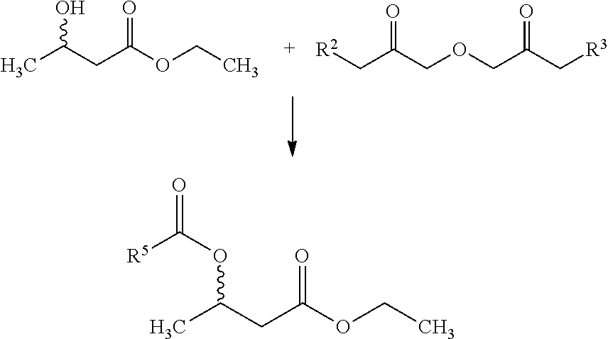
CC(CC(OCC)=O)O.C(C(COCC(C[R3])=O)=O)[R2].[R5]C(OC(CC(OCC)=O)C)=O
